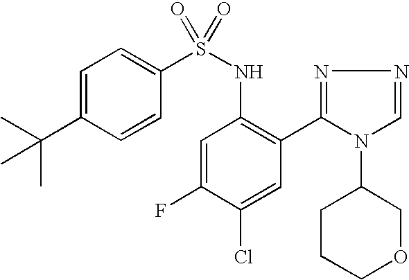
C1=C(C(C)(C)C)C=CC(S(NC2=C(C3=NN=CN3C3CCCOC3)C=C(Cl)C(F)=C2)(=O)=O)=C1
